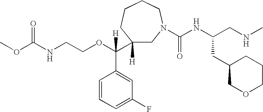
O=C(NCCOC(C1([H])CN(C(NC(CNC)CC2COCCC2)=O)CCCC1)(C1=CC(F)=CC=C1)[H])OC
